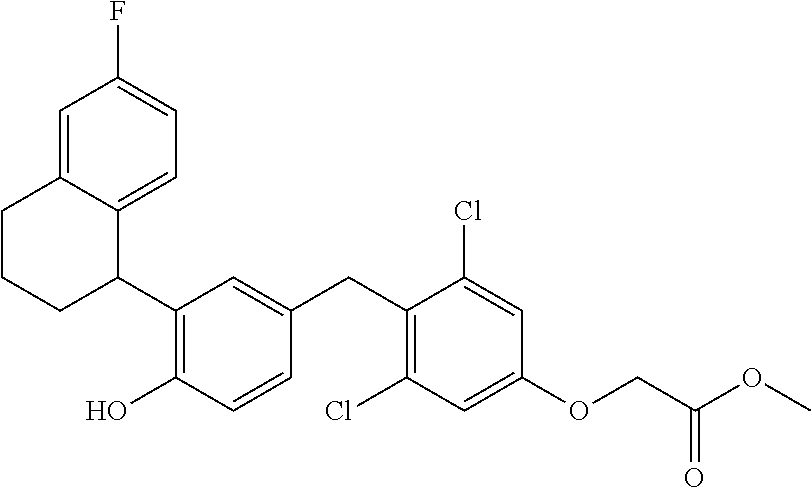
C1(C2=C(O)C=CC(CC3=C(Cl)C=C(OCC(OC)=O)C=C3Cl)=C2)C2=CC=C(F)C=C2CCC1
